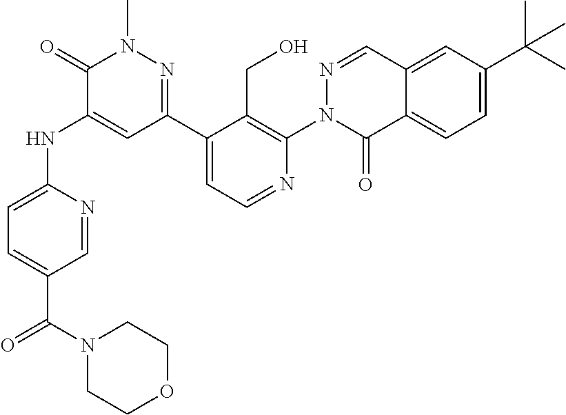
C1=C(NC2=CC(C3=CC=NC(N4C(=O)C5=CC=C(C(C)(C)C)C=C5C=N4)=C3CO)=NN(C)C2=O)N=CC(C(=O)N2CCOCC2)=C1
